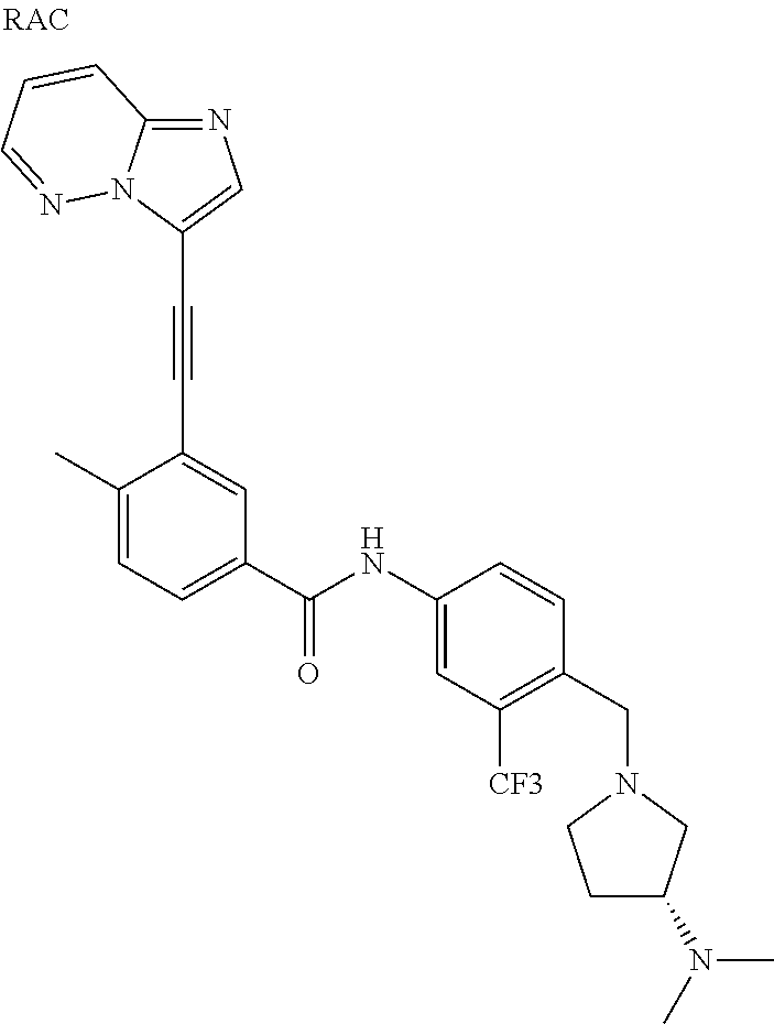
N1=C2N(C(C#CC3=CC(C(NC4=CC([CF3])=C(CN5CCC(N(C)C)C5)C=C4)=O)=CC=C3C)=C1)N=CC=C2
